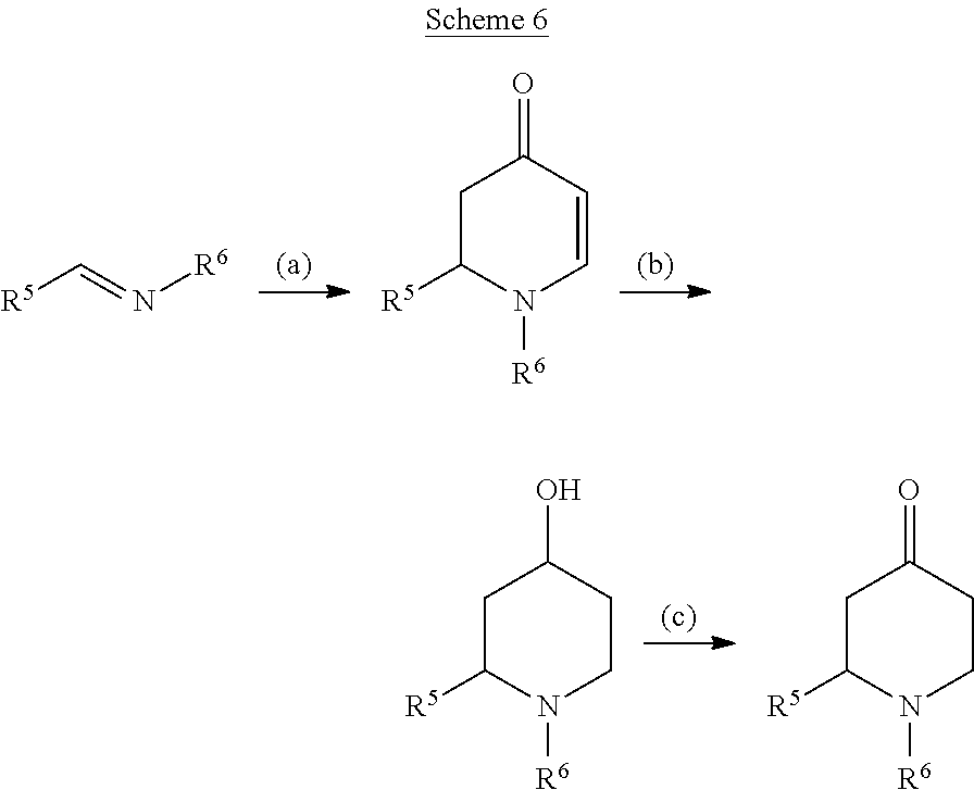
[R5]C=N[R6].[R5]C1N([R6])C=CC(=O)C1.[R5]C1N([R6])CCC(O)C1.[R5]C1N([R6])CCC(=O)C1
